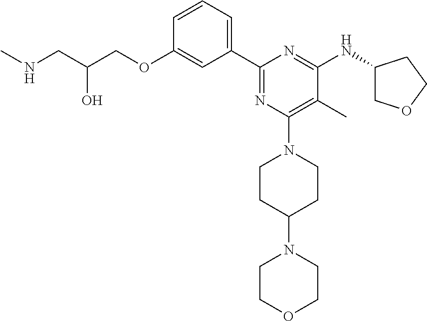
C1=CC=C(C2=NC(N3CCC(N4CCOCC4)CC3)=C(C)C(NC3COCC3)=N2)C=C1OCC(CNC)O
